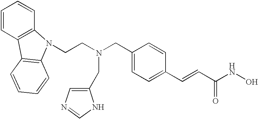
C1=CC2=C(C=C1)N(CCN(CC1=CC=C(C=CC(=O)NO)C=C1)CC1=CN=CN1)C1=C2C=CC=C1
